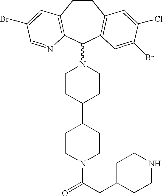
C1CC(C2CCN(C(CC3CCNCC3)=O)CC2)CCN1C1C2=C(CCC3=C1C=C(Br)C(Cl)=C3)C=C(Br)C=N2
